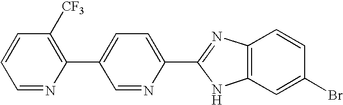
C1=NC(C2=CC=C(C3=NC4=C(C=C(Br)C=C4)N3)N=C2)=C([CF3])C=C1
